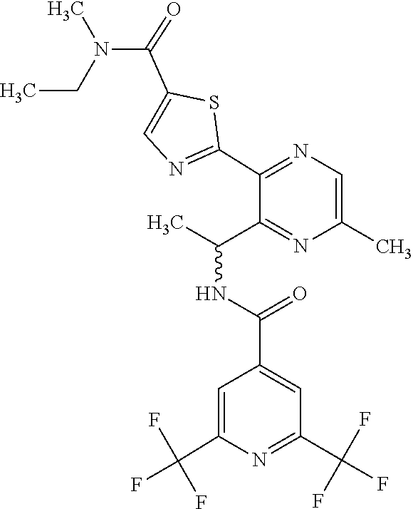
N1=C(C(F)(F)F)C=C(C(=O)NC(C)C2=NC(C)=CN=C2C2=NC=C(C(N(CC)C)=O)S2)C=C1C(F)(F)F
